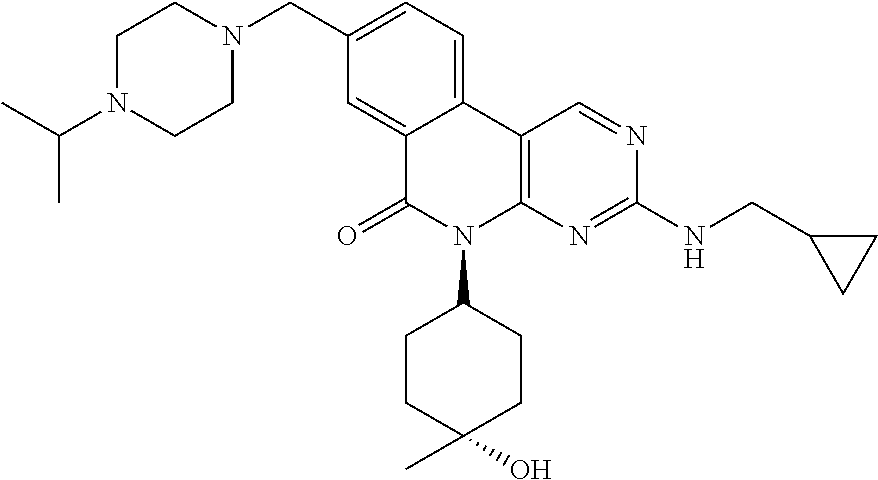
C1N(C(C)C)CCN(CC2=CC=C3C(=C2)C(=O)N(C2CCC(O)(C)CC2)C2=C3C=NC(NCC3CC3)=N2)C1
